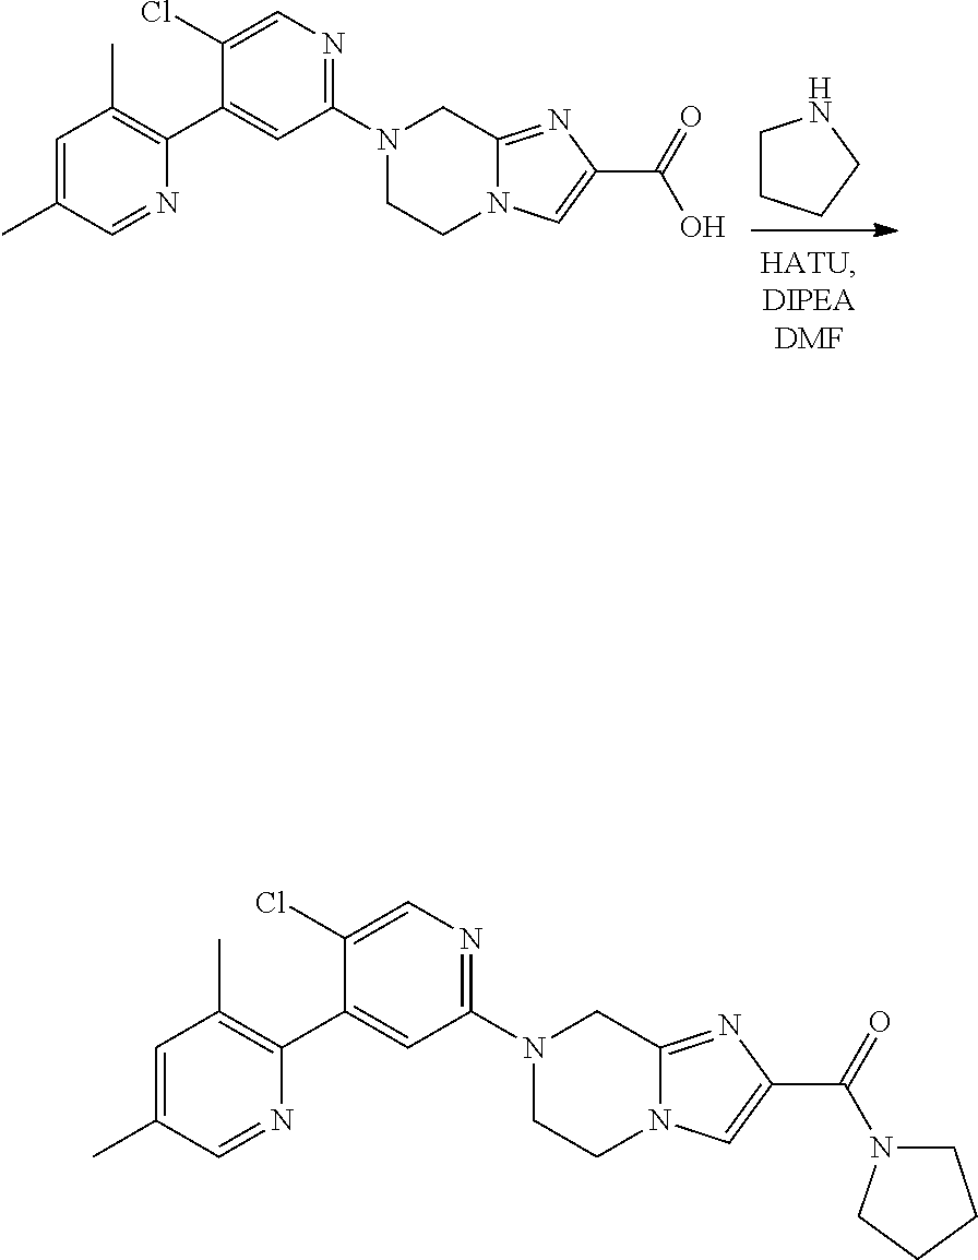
C1=C(C)C=NC(C2=CC(N3CC4=NC(C(=O)O)=CN4CC3)=NC=C2Cl)=C1C.C1CCCN1.C1=C(C)C=NC(C2=CC(N3CC4=NC(C(=O)N5CCCC5)=CN4CC3)=NC=C2Cl)=C1C
